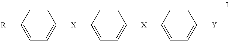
C1=CC([R])=CC=C1[X]C1=CC=C([X]C2=CC=C([Y])C=C2)C=C1
